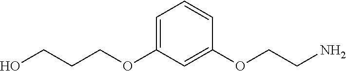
OCCCOC1=CC=CC(OCCN)=C1
